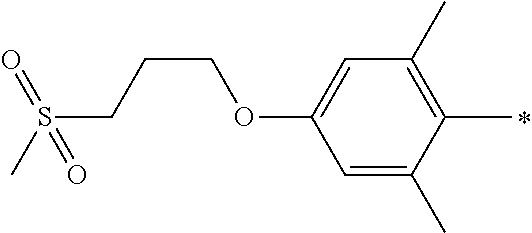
C1=C(C)C(C)=C(C)C=C1OCCCS(C)(=O)=O
